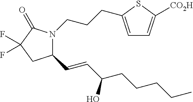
C1(C=CC(CCCCC)O)N(CCCC2=CC=C([CO2H])S2)C(=O)C(F)(F)C1
